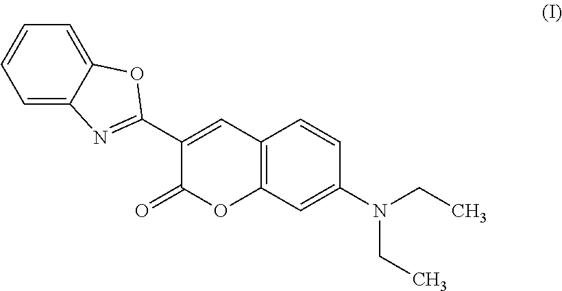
C1=C2C(=CC=C1)OC(C1=CC3=C(OC1=O)C=C(N(CC)CC)C=C3)=N2
